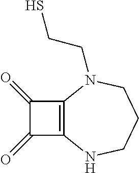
C12=C(C(=O)C1=O)NCCCN2CCS
